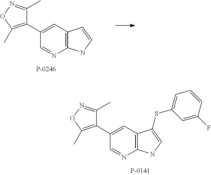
C1(C)=NOC(C)=C1C1=CC2=C(N=C1)NC=C2SC1=CC=CC(F)=C1.C1(C)=NOC(C)=C1C1=CC2=C(N=C1)NC=C2
